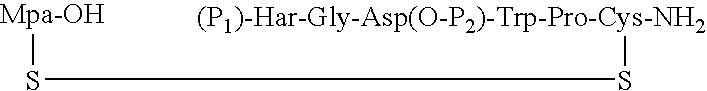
[Mpa-OH]SS[(P1)-Har-Gly-Asp(O-P2)-Trp-Pro-Cys-NH2]
